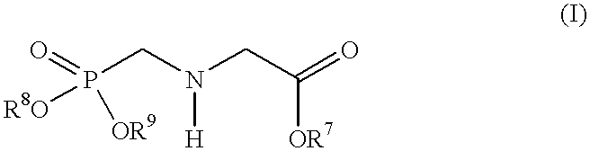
O=P(CN(CC(=O)[OR7])[H])([R8O])[OR9]
